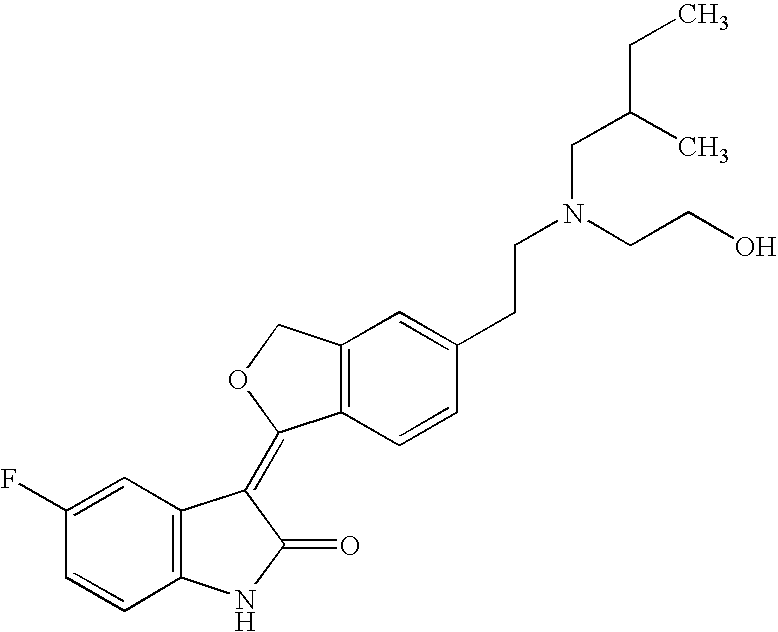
C12=C(C=CC(CCN(CCO)CC(CC)C)=C1)C(=C1C3=C(NC1=O)C=CC(F)=C3)OC2
